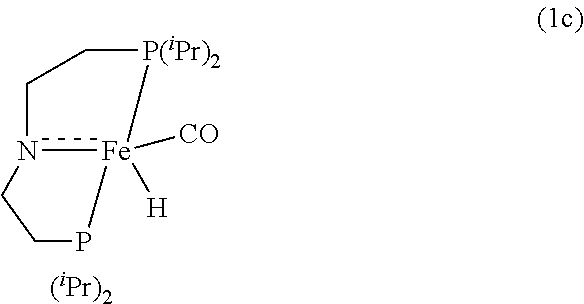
C1n2[Fe]([CO])([H])(PCC2)[P(iPr)2]C1.[(iPr)2]
